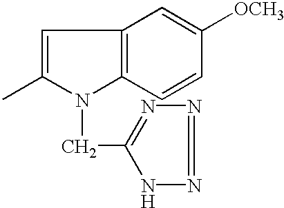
C1=C(C)N(CC2=NN=NN2)C2=C1C=C([OCH3])C=C2
